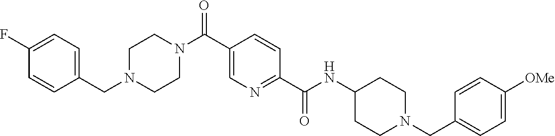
N(C(C1=NC=C(C(N2CCN(CC3=CC=C(F)C=C3)CC2)=O)C=C1)=O)C1CCN(CC2=CC=C([OMe])C=C2)CC1
